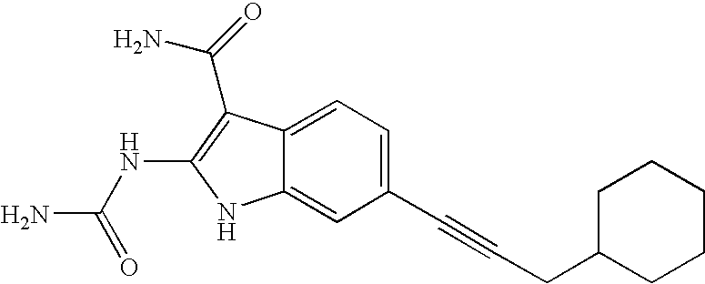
C1(C#CCC2CCCCC2)=CC=C2C(=C1)NC(NC(N)=O)=C2C(=O)N
